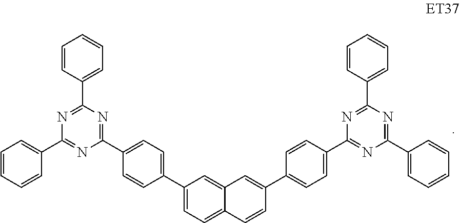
C1(C2=CC=C(C3=NC(C4=CC=CC=C4)=NC(C4=CC=CC=C4)=N3)C=C2)=CC=C2C(=C1)C=C(C1=CC=C(C3=NC(C4=CC=CC=C4)=NC(C4=CC=CC=C4)=N3)C=C1)C=C2
